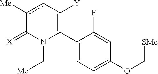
C1(C2=C([Y])cc([Me])C(=[X])N2C[Me])=CC=C(OC[SMe])C=C1F
